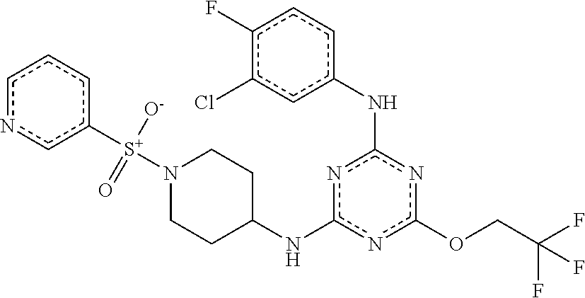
n1c(NC2CCN([S+]([O-])(=O)c3cnccc3)CC2)nc(Nc2cc(Cl)c(F)cc2)nc1OCC(F)(F)F
